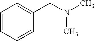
C1=CC=CC(CN(C)C)=C1
